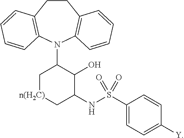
C1CC2=C(N(C3C[n(H2C)]CC(NS(C4=CC=C([Y])C=C4)(=O)=O)C3O)C3=C1C=CC=C3)C=CC=C2
